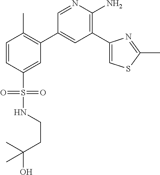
C1=CC(S(NCCC(O)(C)C)(=O)=O)=CC(C2=CC(C3=CSC(C)=N3)=C(N)N=C2)=C1C
